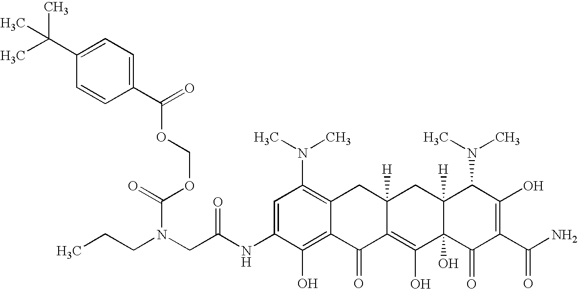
N(CC(NC1=CC(N(C)C)=C2C(=C1O)C(=O)C1=C(O)C3(O)C([H])(CC1([H])C2)C(N(C)C)C(O)=C(C(N)=O)C3=O)=O)(CCC)C(=O)OCOC(C1=CC=C(C(C)(C)C)C=C1)=O
